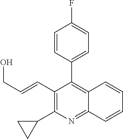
C1=CC(C2=C3C(=NC(C4CC4)=C2C=CCO)C=CC=C3)=CC=C1F
